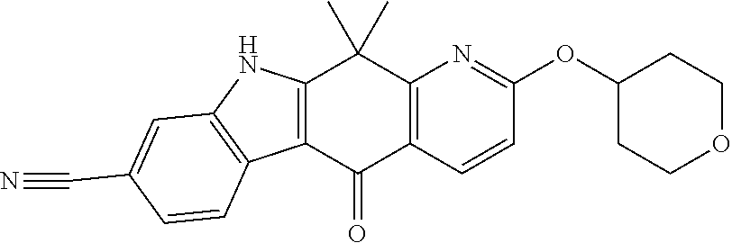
C12=C(C(=O)C3=C(C1(C)C)N=C(OC1CCOCC1)C=C3)C1=C(N2)C=C(C#N)C=C1
